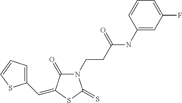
C1(C=C2C(=O)N(CCC(NC3=CC(F)=CC=C3)=O)C(=S)S2)=CC=CS1
